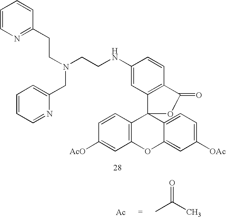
N(C1=CC2=C(C=C1)C(=O)OC21C2=C(OC3=CC([OAc])=CC=C13)C=C([AcO])C=C2)CCN(CC1=CC=CC=N1)CCC1=NC=CC=C1.[Ac].CC(C)=O
